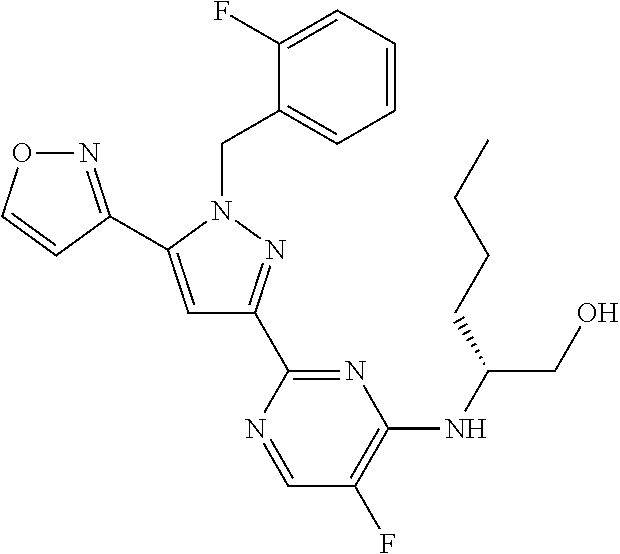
N1=C(C2=CC(C3=NC(NC(CO)CCCC)=C(F)C=N3)=NN2CC2=CC=CC=C2F)C=CO1
